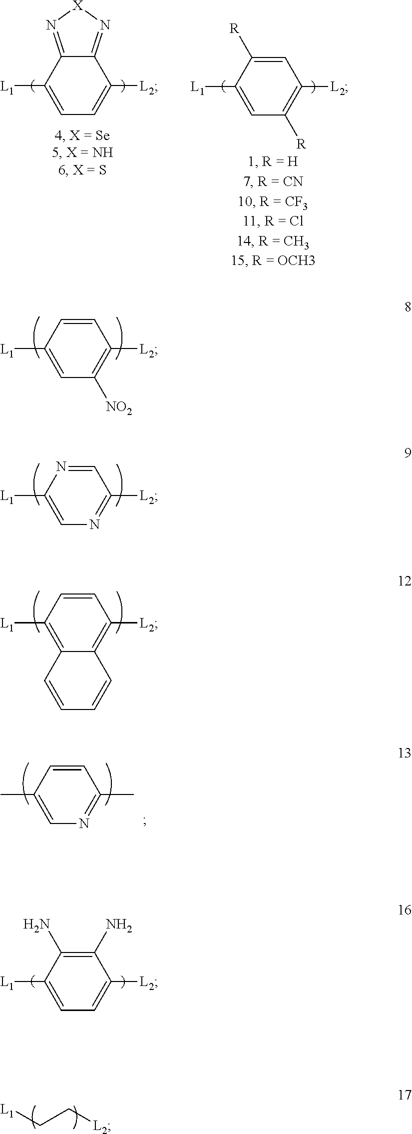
C1=CC([L1])=CC([NO2])=C1[L2].C1=NC([L1])=CN=C1[L2].C1=CC([L1])=C2C(=C1[L2])C=CC=C2.C1=C([L1])C(N)=C(N)C([L2])=C1.C1=C([L1])C2=N[X]N=C2C([L2])=C1.C1=C([L1])C([R])=CC([L2])=C1[R].[L1]CC[L2].C1=CC(C)=CN=C1C
